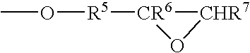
CO[R5][CR6]1O[CHR7]1
